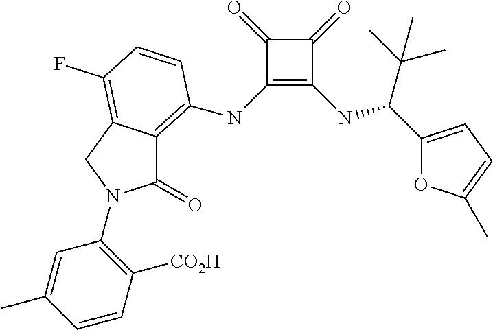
C1(=O)C(NC2=C3C(=O)N(C4=C([CO2H])C=CC(C)=C4)CC3=C(F)C=C2)=C(NC(C(C)(C)C)C2=CC=C(C)O2)C1=O
